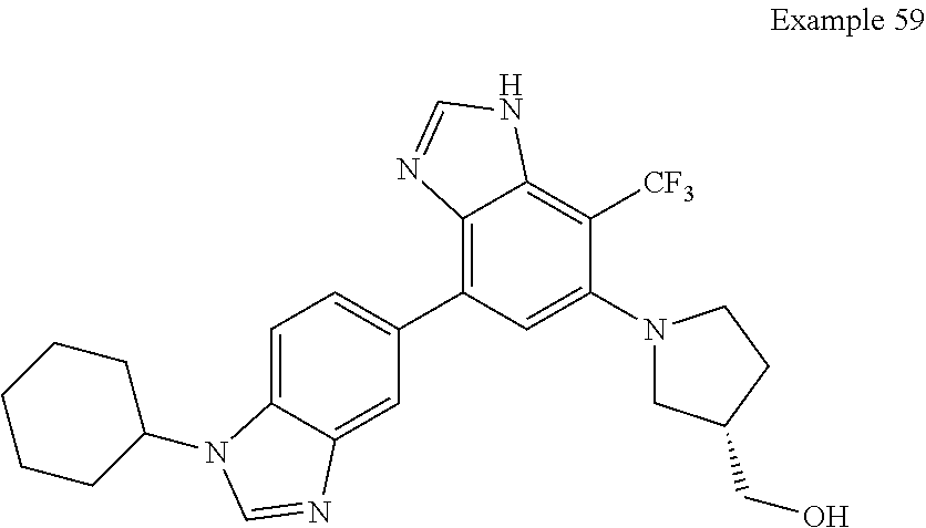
C1=C2C(=CC(C3=C4C(=C([CF3])C(N5CC(CO)CC5)=C3)NC=N4)=C1)N=CN2C1CCCCC1
